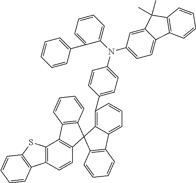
C12=C(C=CC3=C1C1=C(C=CC=C1)C31C3=C(C4=CC=C(N(C5=CC=C6C(=C5)C(C)(C)C5=C6C=CC=C5)C5=CC=CC=C5C5=CC=CC=C5)C=C4)C=CC=C3C3=C1C=CC=C3)C1=C(S2)C=CC=C1
